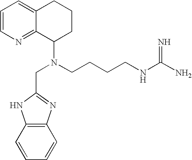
C1=CN=C2C(=C1)CCCC2N(CCCCNC(N)=N)CC1=NC2=C(N1)C=CC=C2
